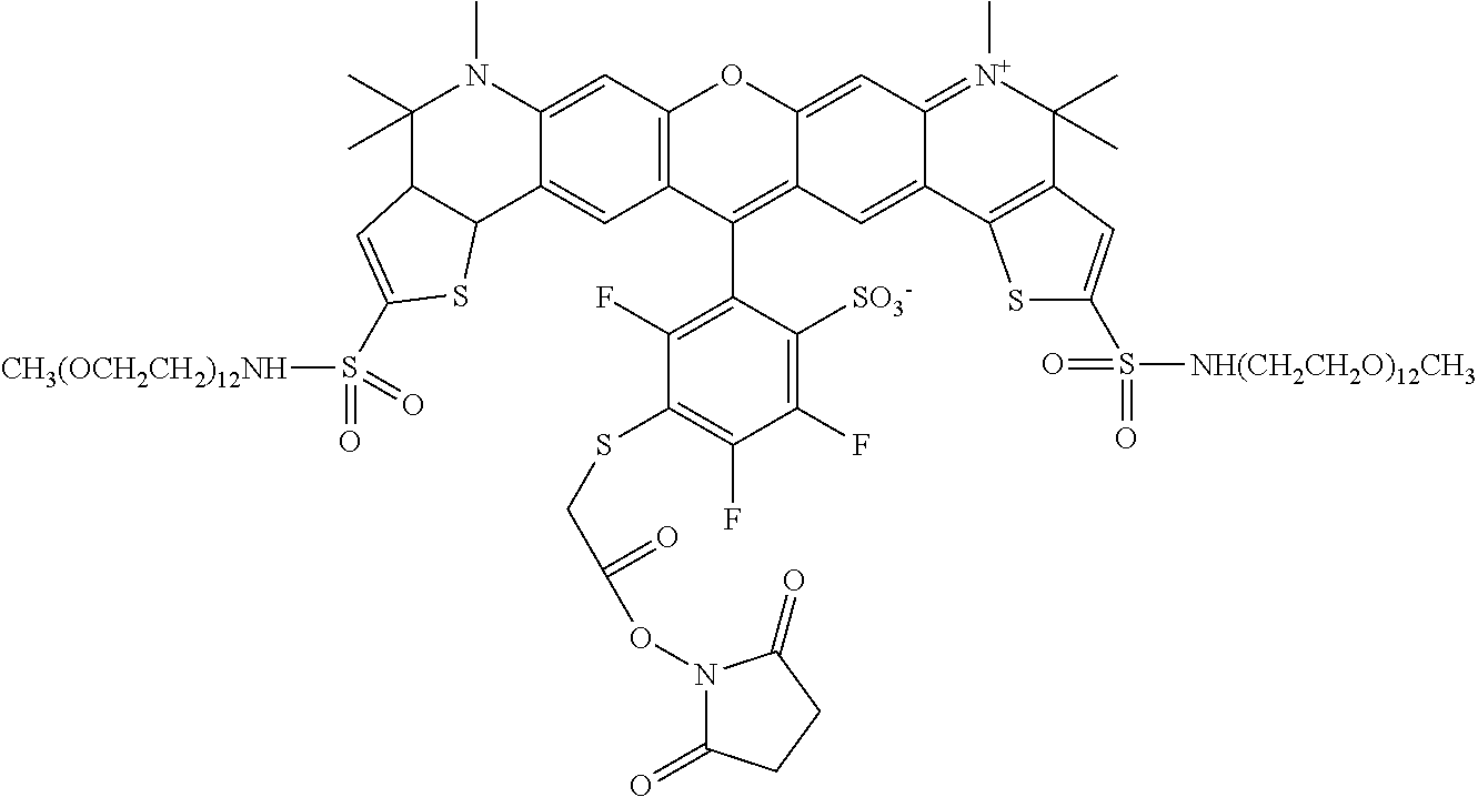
C12=C(C=C3C(=C1)C1C(C(C)(C)N3C)C=C(S([CH3(OCH2CH2)12NH])(=O)=O)S1)OC1=CC3=[N+](C)C(C)(C)C4=C(C3=CC1=C2C1=C(F)C(SCC(ON2C(=O)CCC2=O)=O)=C(F)C(F)=C1[SO3-])SC(S([NH(CH2CH2O)12CH3])(=O)=O)=C4
